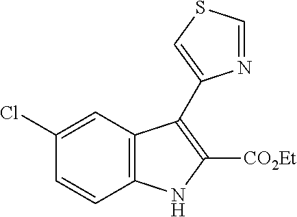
C1(Cl)=CC2=C(C=C1)NC([CO2Et])=C2C1=CSC=N1
